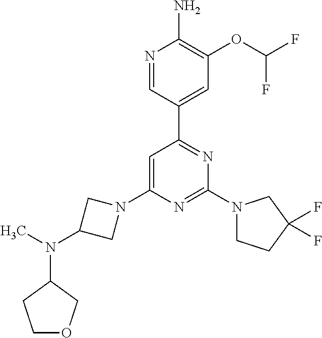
N1=CC(C2=NC(N3CCC(F)(F)C3)=NC(N3CC(N(C)C4CCOC4)C3)=C2)=CC(OC(F)F)=C1N
